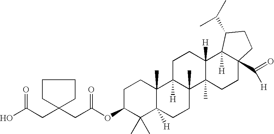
C1C(OC(CC2(CC(O)=O)CCCC2)=O)C(C)(C)C2([H])C(C)(C1)C1([H])C(C)(CC2)C2(C)C([H])(CC1)C1([H])C(C(=O)[H])(CC2)CCC1C(C)C
